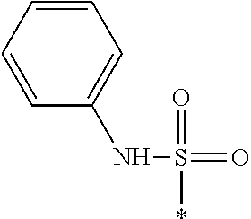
C1=CC=C(NS(*)(=O)=O)C=C1
